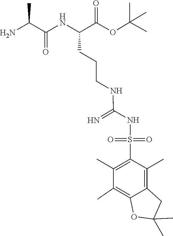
O=S(C1=C(C)C(C)=C2C(=C1C)CC(C)(C)O2)(=O)NC(NCCCC(NC(=O)C(N)C)C(=O)OC(C)(C)C)=N
